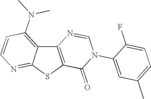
C12=C(SC3=NC=CC(N(C)C)=C13)C(=O)N(C1=CC(C)=CC=C1F)C=N2
